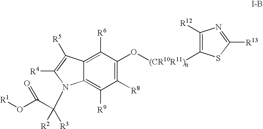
C1([R6])=C2C(=C([R9])C([R8])=C1O[(CR10R11)n]C1=C([R12])N=C([R13])S1)N(C([R3])(C(O[R1])=O)[R2])C([R4])=C2[R5]
